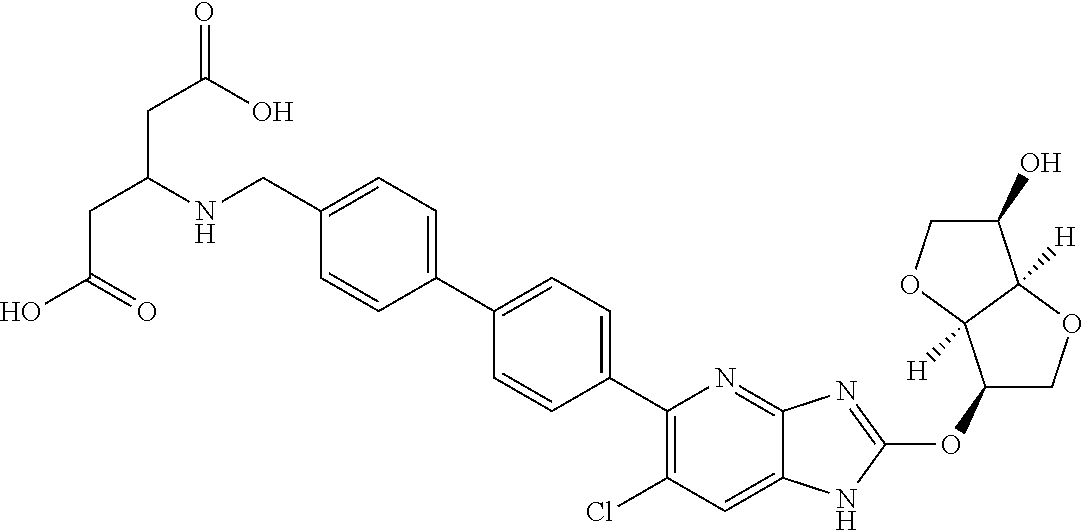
C(C1=CC=C(C2=CC=C(C3=C(Cl)C=C4C(=N3)N=C(OC3COC5([H])C3([H])OCC5O)N4)C=C2)C=C1)NC(CC(O)=O)CC(O)=O
